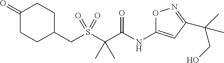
S(C(C(NC1=CC(C(CO)(C)C)=NO1)=O)(C)C)(=O)(=O)CC1CCC(=O)CC1
